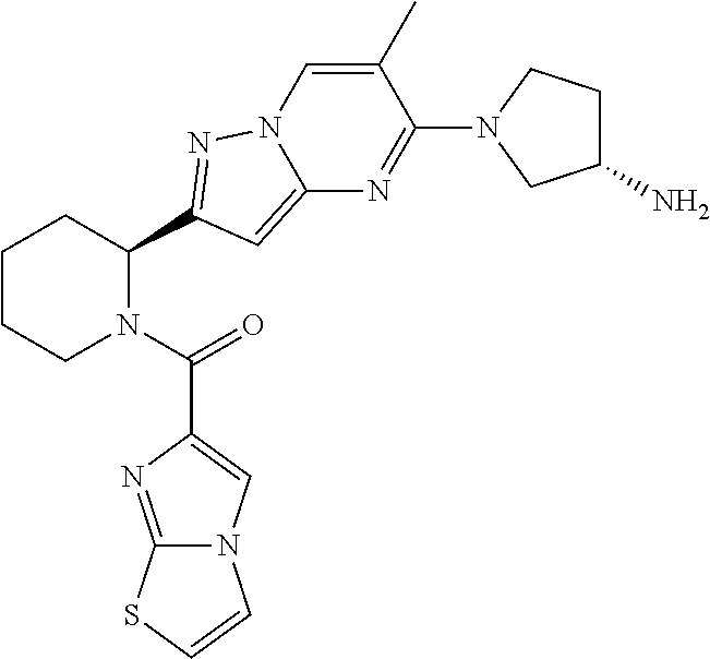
C1CCN(C(=O)C2=CN3C(=N2)SC=C3)C(C2=NN3C=C(C)C(N4CC(N)CC4)=NC3=C2)C1
